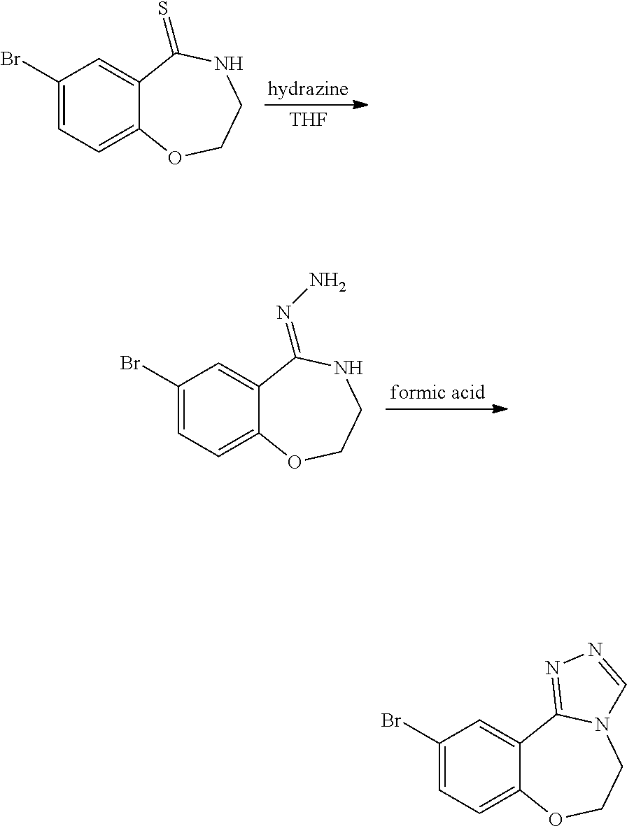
[hydrazine].[THF].C1(Br)=CC=C2C(=C1)C(=S)NCCO2.C1(Br)=CC=C2C(=C1)C(=NN)NCCO2.C1(Br)=CC=C2C(=C1)C1=NN=CN1CCO2
